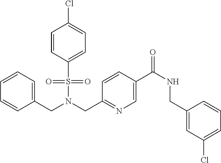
C(N(CC1=NC=C(C(NCC2=CC(Cl)=CC=C2)=O)C=C1)S(=O)(=O)C1=CC=C(Cl)C=C1)C1=CC=CC=C1
